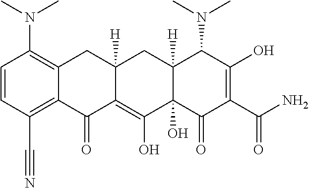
C1=CC(C#N)=C2C(=C1N(C)C)CC1([H])C(=C(O)C3(O)C([H])(C1)C(N(C)C)C(O)=C(C(=O)N)C3=O)C2=O
